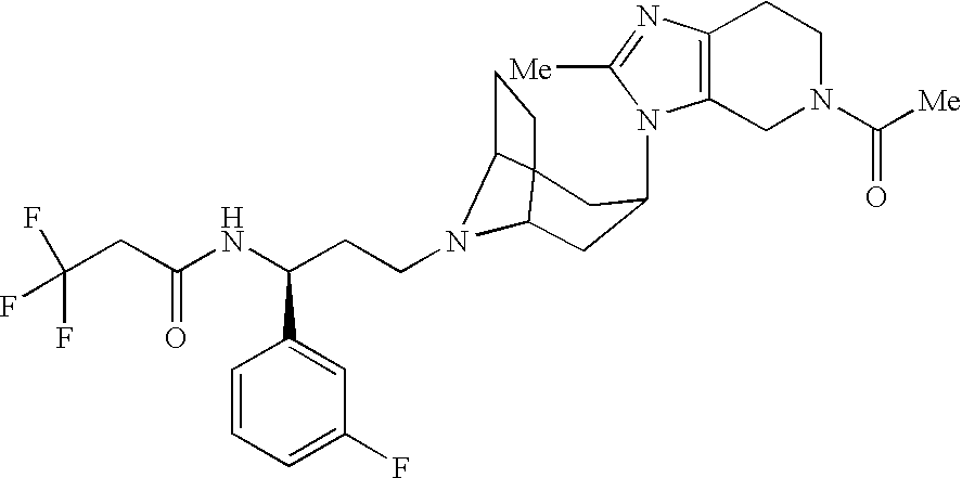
N1(C2CC3N(CCC(NC(CC(F)(F)F)=O)C4=CC(F)=CC=C4)C4C3(CC4)C2)C2=C(N=C1[Me])CCN(C([Me])=O)C2
